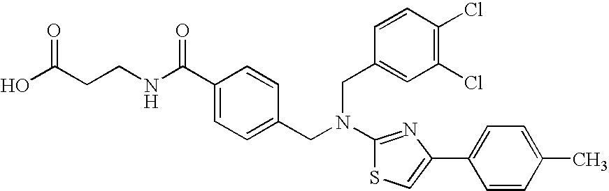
N(C1=NC(C2=CC=C(C)C=C2)=CS1)(CC1=CC=C(C(NCCC(O)=O)=O)C=C1)CC1=CC(Cl)=C(Cl)C=C1
